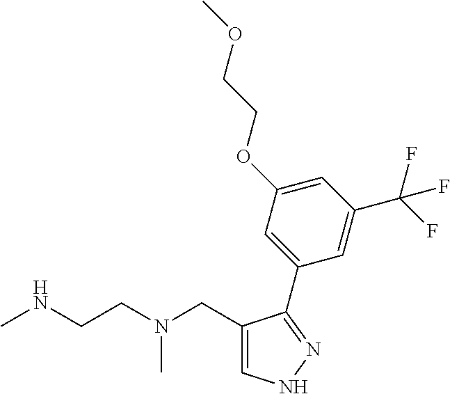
C1(CN(CCNC)C)=CNN=C1C1=CC(OCCOC)=CC(C(F)(F)F)=C1
